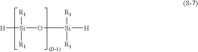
[H][Si]([R1])([R1])O[Si]([H])([R1])[R1]
